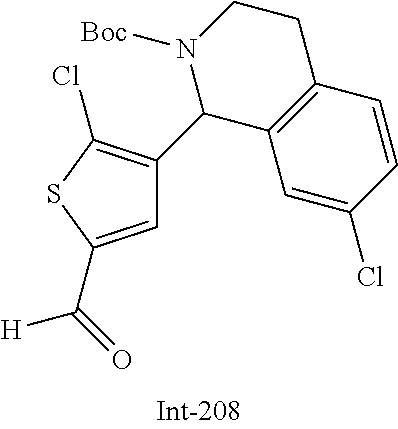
C1=C(C(=O)[H])SC(Cl)=C1C1C2=C(CCN1[Boc])C=CC(Cl)=C2
